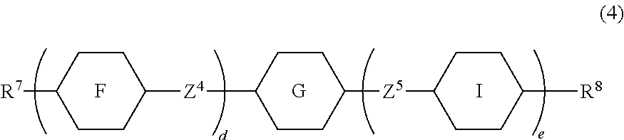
F.[G].C1CC([R7])CCC1[Z4]C1CCC([Z5]C2CCC([R8])CC2)CC1.I
